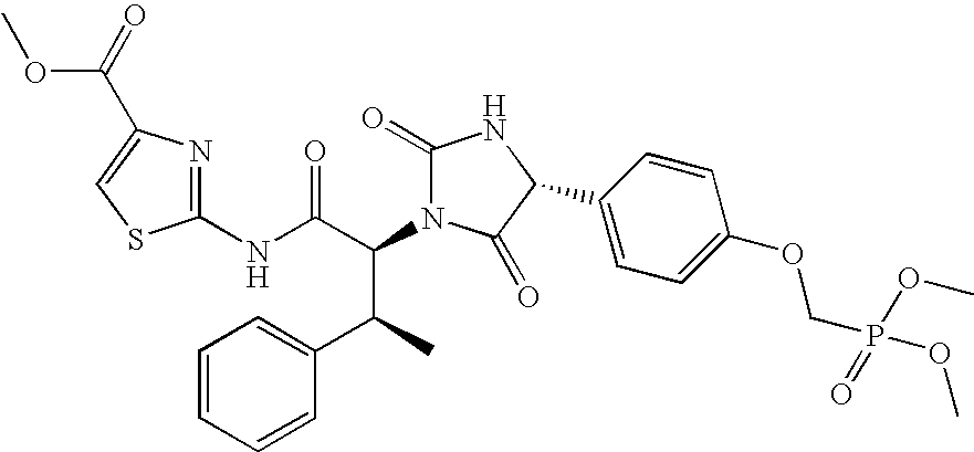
C1(NC(C(C(C2=CC=CC=C2)C)N2C(=O)NC(C3=CC=C(OCP(OC)(OC)=O)C=C3)C2=O)=O)=NC(C(=O)OC)=CS1
